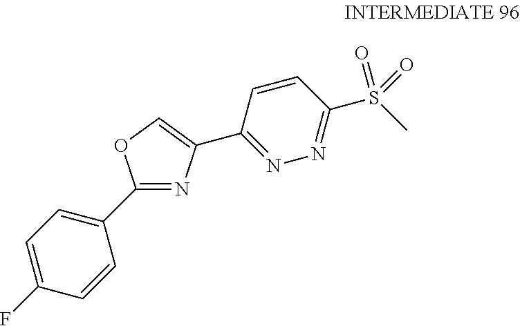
C1(C2=CC=C(F)C=C2)=NC(C2=NN=C(S(C)(=O)=O)C=C2)=CO1
